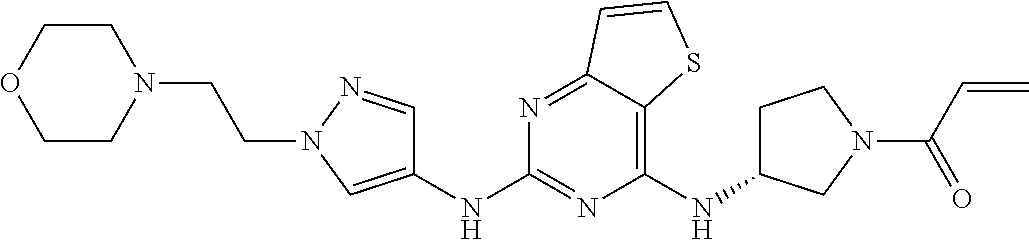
C1(NC2CCN(C(=O)C=C)C2)=C2C(=NC(NC3=CN(CCN4CCOCC4)N=C3)=N1)C=CS2
